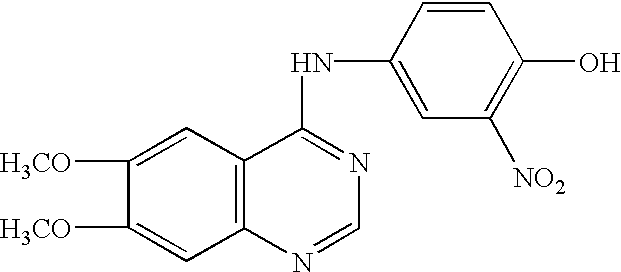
C1([H3CO])=CC2=C(C=C1[H3CO])C(NC1=CC([NO2])=C(O)C=C1)=NC=N2
